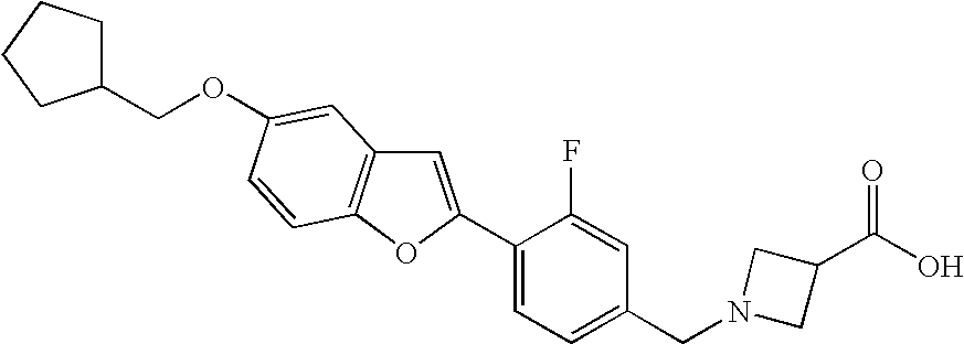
C1=C(C2=CC=C(CN3CC(C(O)=O)C3)C=C2F)OC2=C1C=C(OCC1CCCC1)C=C2
